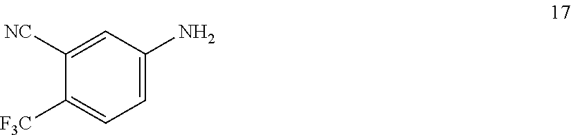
C1([F3C])=CC=C(N)C=C1[NC]
